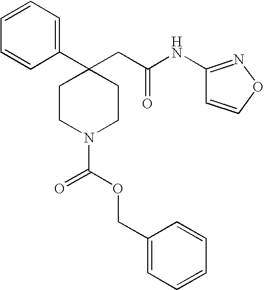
C1=CC=CC(C2(CC(NC3=NOC=C3)=O)CCN(C(OCC3=CC=CC=C3)=O)CC2)=C1
